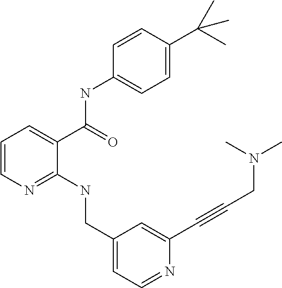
C1=CN=C(NCC2=CC=NC(C#CCN(C)C)=C2)C(C(NC2=CC=C(C(C)(C)C)C=C2)=O)=C1
